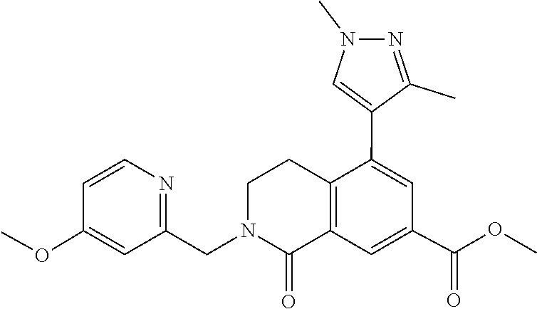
N1(C)N=C(C)C(C2=CC(C(OC)=O)=CC3=C2CCN(CC2=NC=CC(OC)=C2)C3=O)=C1
